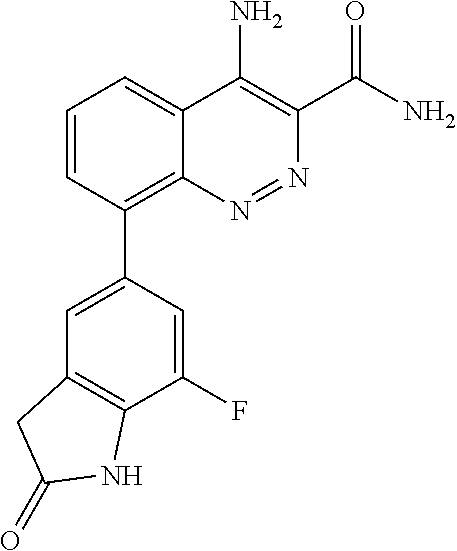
C1=CC(C2=CC3=C(C(F)=C2)NC(=O)C3)=C2C(=C1)C(N)=C(C(N)=O)N=N2
